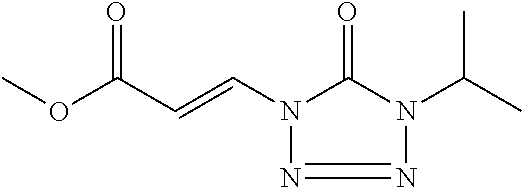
N1=NN(C=CC(OC)=O)C(=O)N1C(C)C
